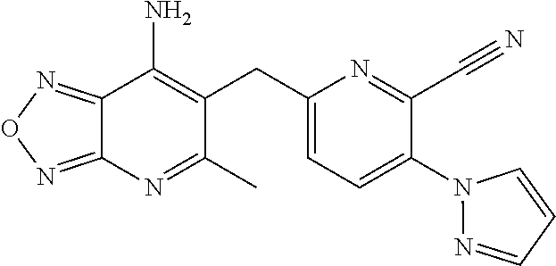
C12=NON=C1N=C(C)C(CC1=CC=C(N3N=CC=C3)C(C#N)=N1)=C2N
